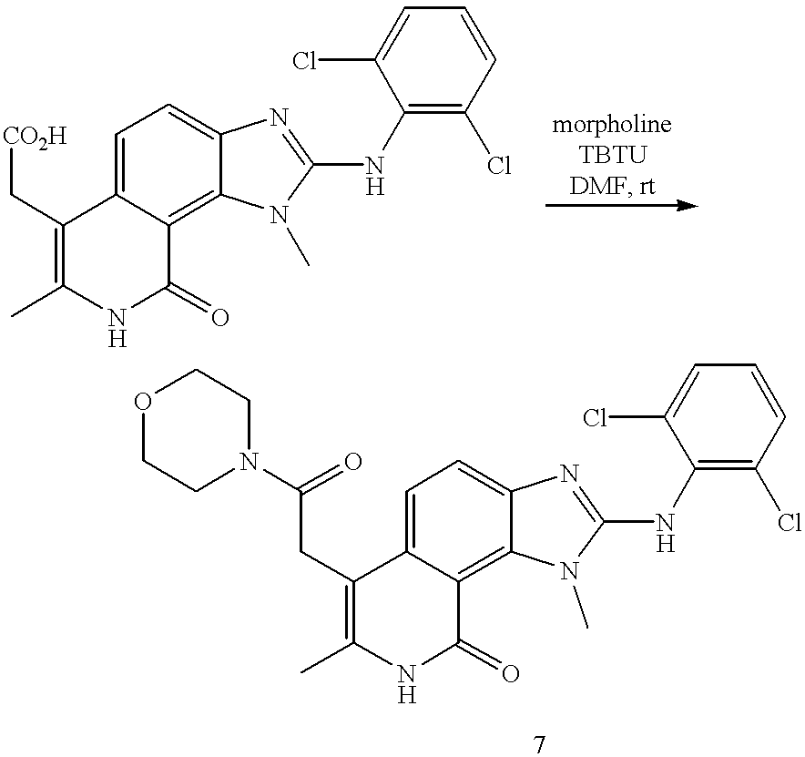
C1(C[CO2H])=C(C)NC(=O)C2=C3C(=CC=C12)N=C(NC1=C(Cl)C=CC=C1Cl)N3C.C1(CC(=O)N2CCOCC2)=C(C)NC(=O)C2=C3C(=CC=C12)N=C(NC1=C(Cl)C=CC=C1Cl)N3C
